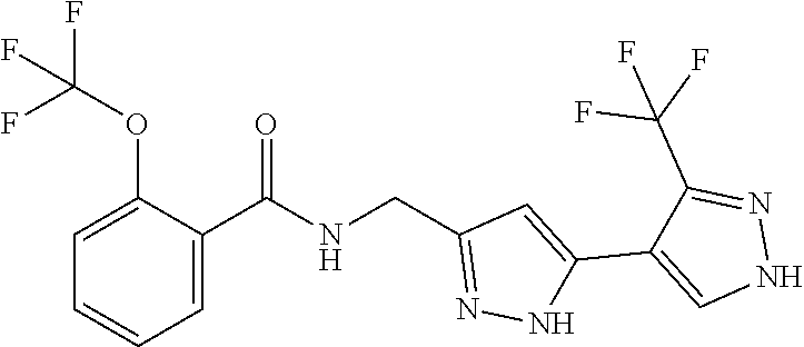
C1=C(C(=O)NCC2=NNC(C3=CNN=C3C(F)(F)F)=C2)C(OC(F)(F)F)=CC=C1
